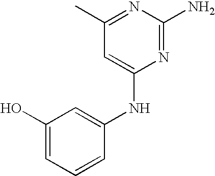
C1(C)=NC(N)=NC(NC2=CC(O)=CC=C2)=C1
